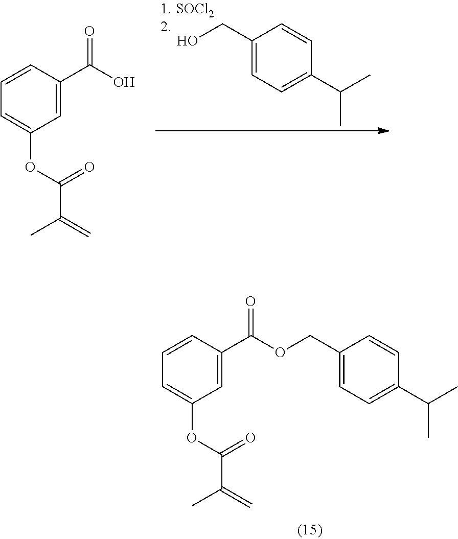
C1=CC=C(OC(=O)C(=C)C)C=C1C(=O)OCC1=CC=C(C(C)C)C=C1.C1=CC=C(OC(=O)C(=C)C)C=C1C(=O)O.C1=C(C(C)C)C=CC(CO)=C1
